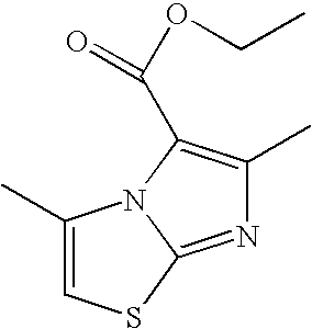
C1(C)=CSC2=NC(C)=C(C(OCC)=O)N12
